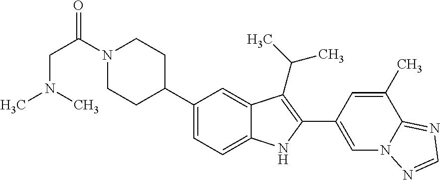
C1=C(C2=C(C(C)C)C3=CC(C4CCN(C(CN(C)C)=O)CC4)=CC=C3N2)C=C(C)C2=NC=NN12
